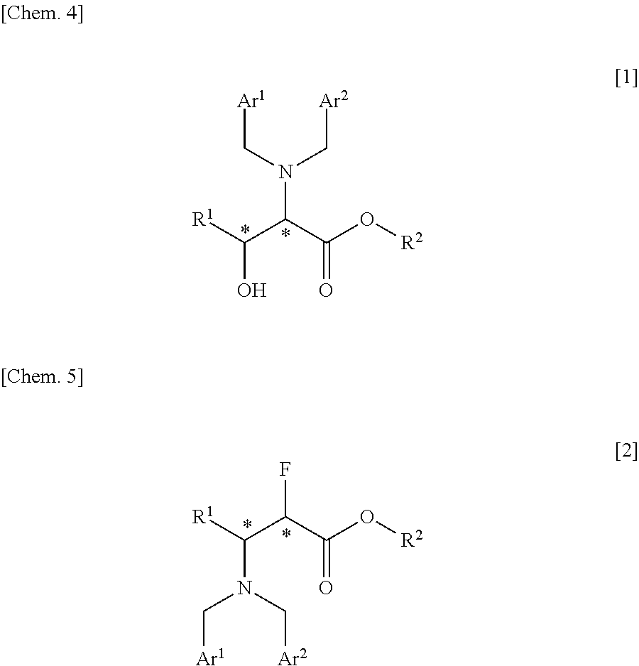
C(O[R2])(C(C([R1])O)N(C[Ar2])C[Ar1])=O.FC(C(O[R2])=O)C([R1])N(C[Ar2])C[Ar1]
